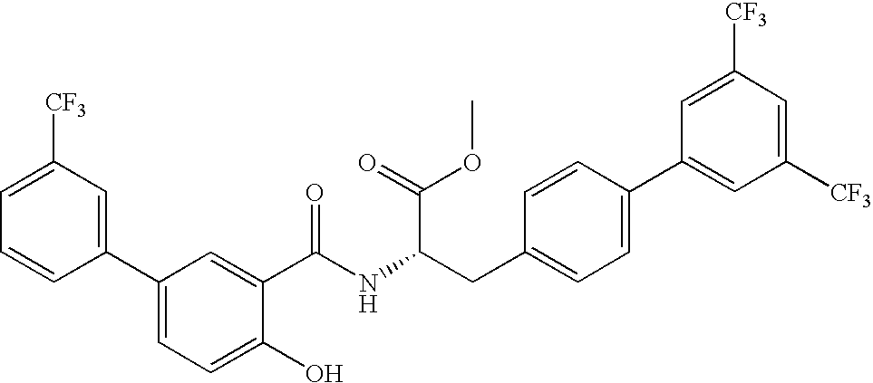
C1=CC(C2=CC=C(O)C(C(=O)NC(CC3=CC=C(C4=CC([CF3])=CC([CF3])=C4)C=C3)C(OC)=O)=C2)=CC([CF3])=C1
